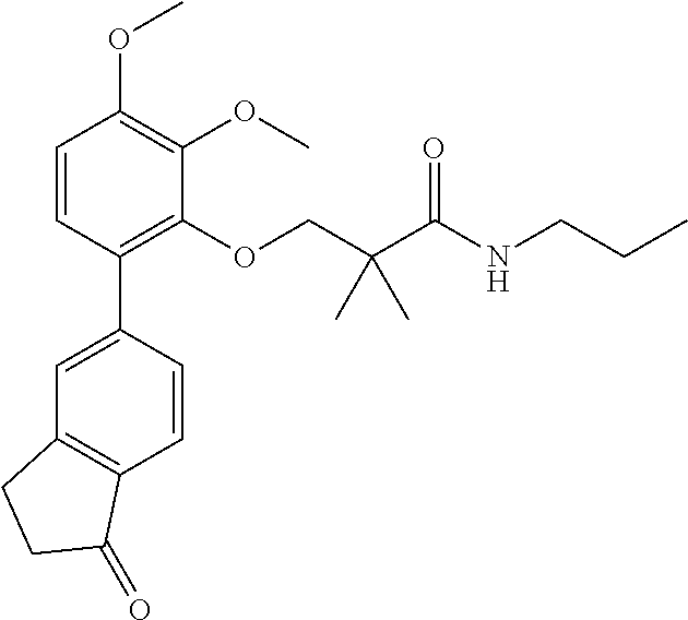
C1=CC(C2=CC3=C(C=C2)C(=O)CC3)=C(OCC(C(NCCC)=O)(C)C)C(OC)=C1OC
